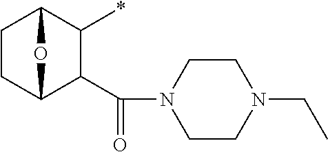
C1CC2C(C(=O)N3CCN(CC)CC3)C(*)C1O2
